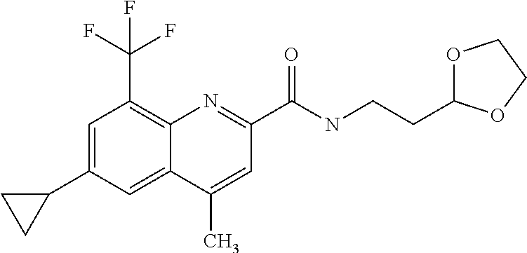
C1(C)=CC(C(NCCC2OCCO2)=O)=NC2=C(C(F)(F)F)C=C(C3CC3)C=C12
